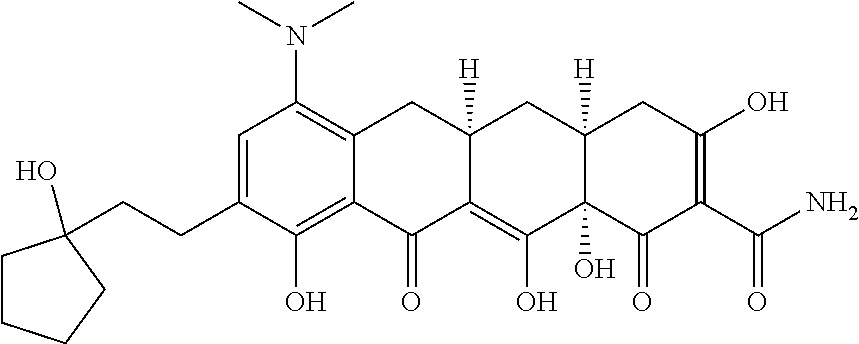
C1=C(CCC2(O)CCCC2)C(O)=C2C(=C1N(C)C)CC1([H])C(=C(O)C3(O)C([H])(C1)CC(O)=C(C(N)=O)C3=O)C2=O
